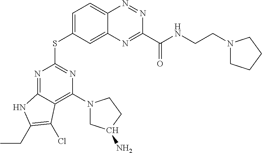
C1=C(SC2=NC(N3CC(N)CC3)=C3C(=N2)NC(CC)=C3Cl)C=C2C(=C1)N=NC(C(NCCN1CCCC1)=O)=N2
